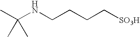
CC(NCCCC[SO3H])(C)C
